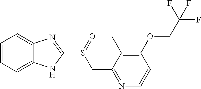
C1=CC=C2C(=C1)N=C(S(CC1=NC=CC(OCC(F)(F)F)=C1C)=O)N2
